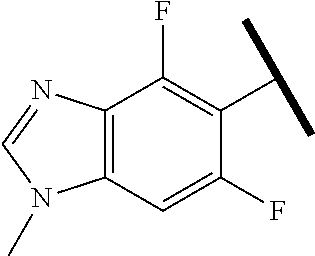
C12=C(C(F)=C(C(C)C)C(F)=C1)N=CN2C
